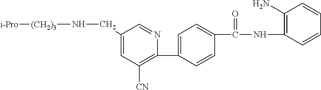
C1(CN[(CH2)3][i-Pro])=CC([CN])=C(C2=CC=C(C(NC3=C(N)C=CC=C3)=O)C=C2)N=C1
